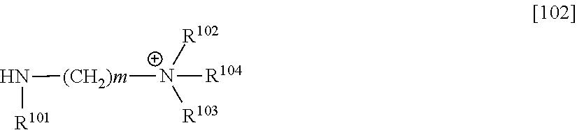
[(CH2)m]([N+]([R102])([R103])[R104])N[R101]
